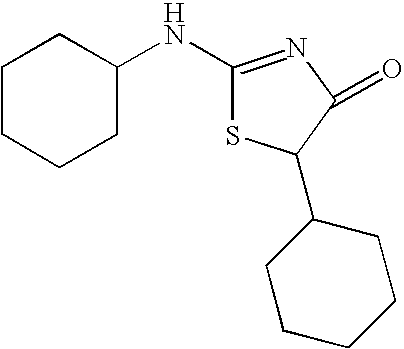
C1(NC2=NC(=O)C(C3CCCCC3)S2)CCCCC1
